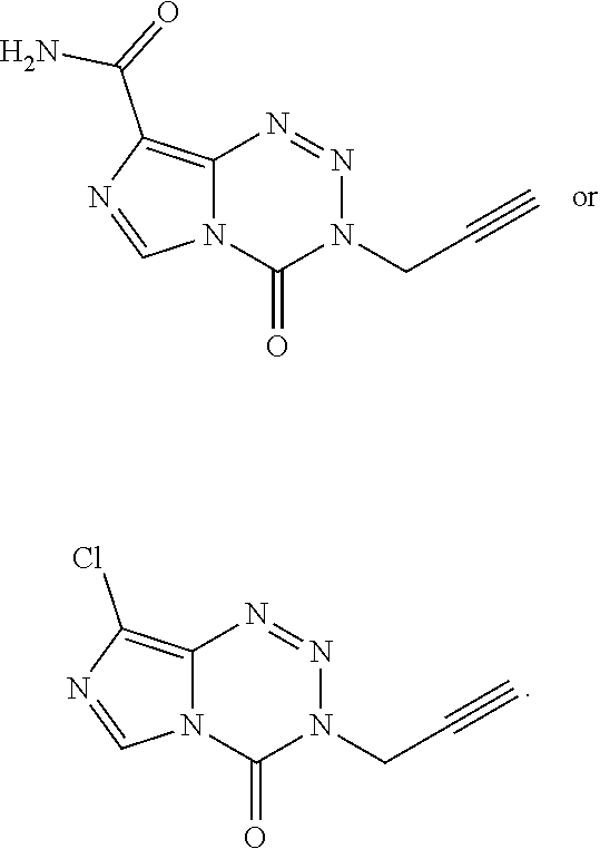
C12=C(C(=O)N)N=CN1C(=O)N(CC#C)N=N2.C12=C(Cl)N=CN1C(=O)N(CC#C)N=N2
